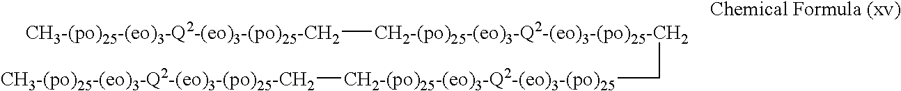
[CH3-(po)25-(eo)3-Q2-(eo)3-(po)25-CH2][CH2-(po)25-(eo)3-Q2-(eo)3-(po)25-CH2]C[CH2-(po)25-(eo)3-Q2-(eo)3-(po)25][CH3-(po)25-(eo)3-Q2-(eo)3-(po)25-CH2]
